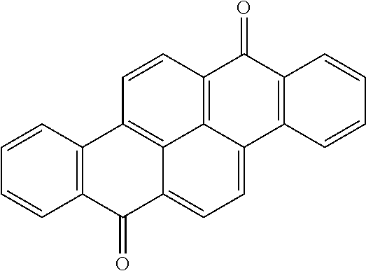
C1=CC2=C(C=C1)C(=O)C1=CC=C3C4=C(C=CC2=C14)C(=O)C1=C3C=CC=C1
